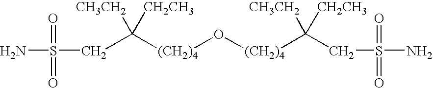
[(CH2)4](O[(CH2)4]C([CH3CH2])([CH2CH3])CS(N)(=O)=O)C([CH3CH2])([CH2CH3])CS(N)(=O)=O
